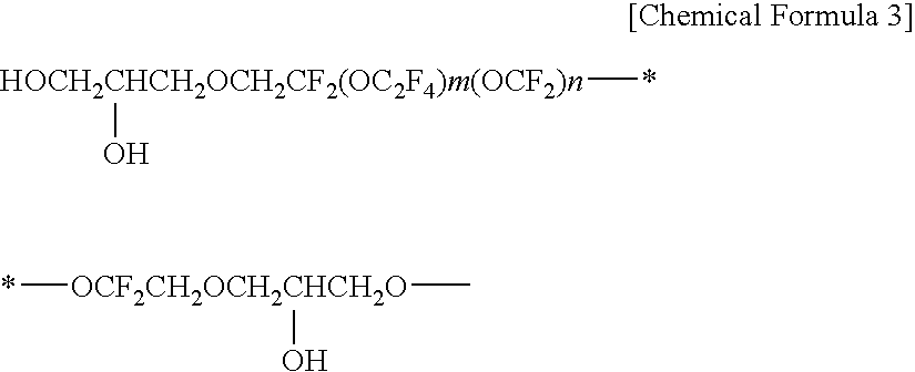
*[HOCH2CHCH2OCH2CF2(OC2F4)m(OCF2)n]O.*[OCF2CH2OCH2CHCH2O](C)O
